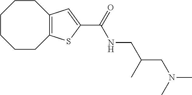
C1CCCC2=C(CC1)C=C(C(NCC(CN(C)C)C)=O)S2
